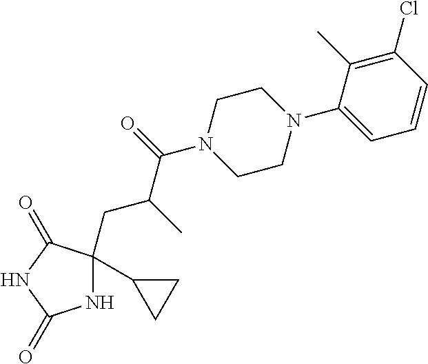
N1C(C2CC2)(CC(C(N2CCN(C3=CC=CC(Cl)=C3C)CC2)=O)C)C(=O)NC1=O
